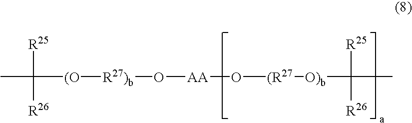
CC([R25])([R26])[(O][R27)b]O[AA]O[(R27][O)b]C([R25])([R26])C
